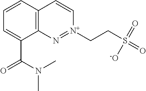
C12=C(C=CC=C1C(=O)N(C)C)C=C[N+](CCS(=O)(=O)[-O])=N2
